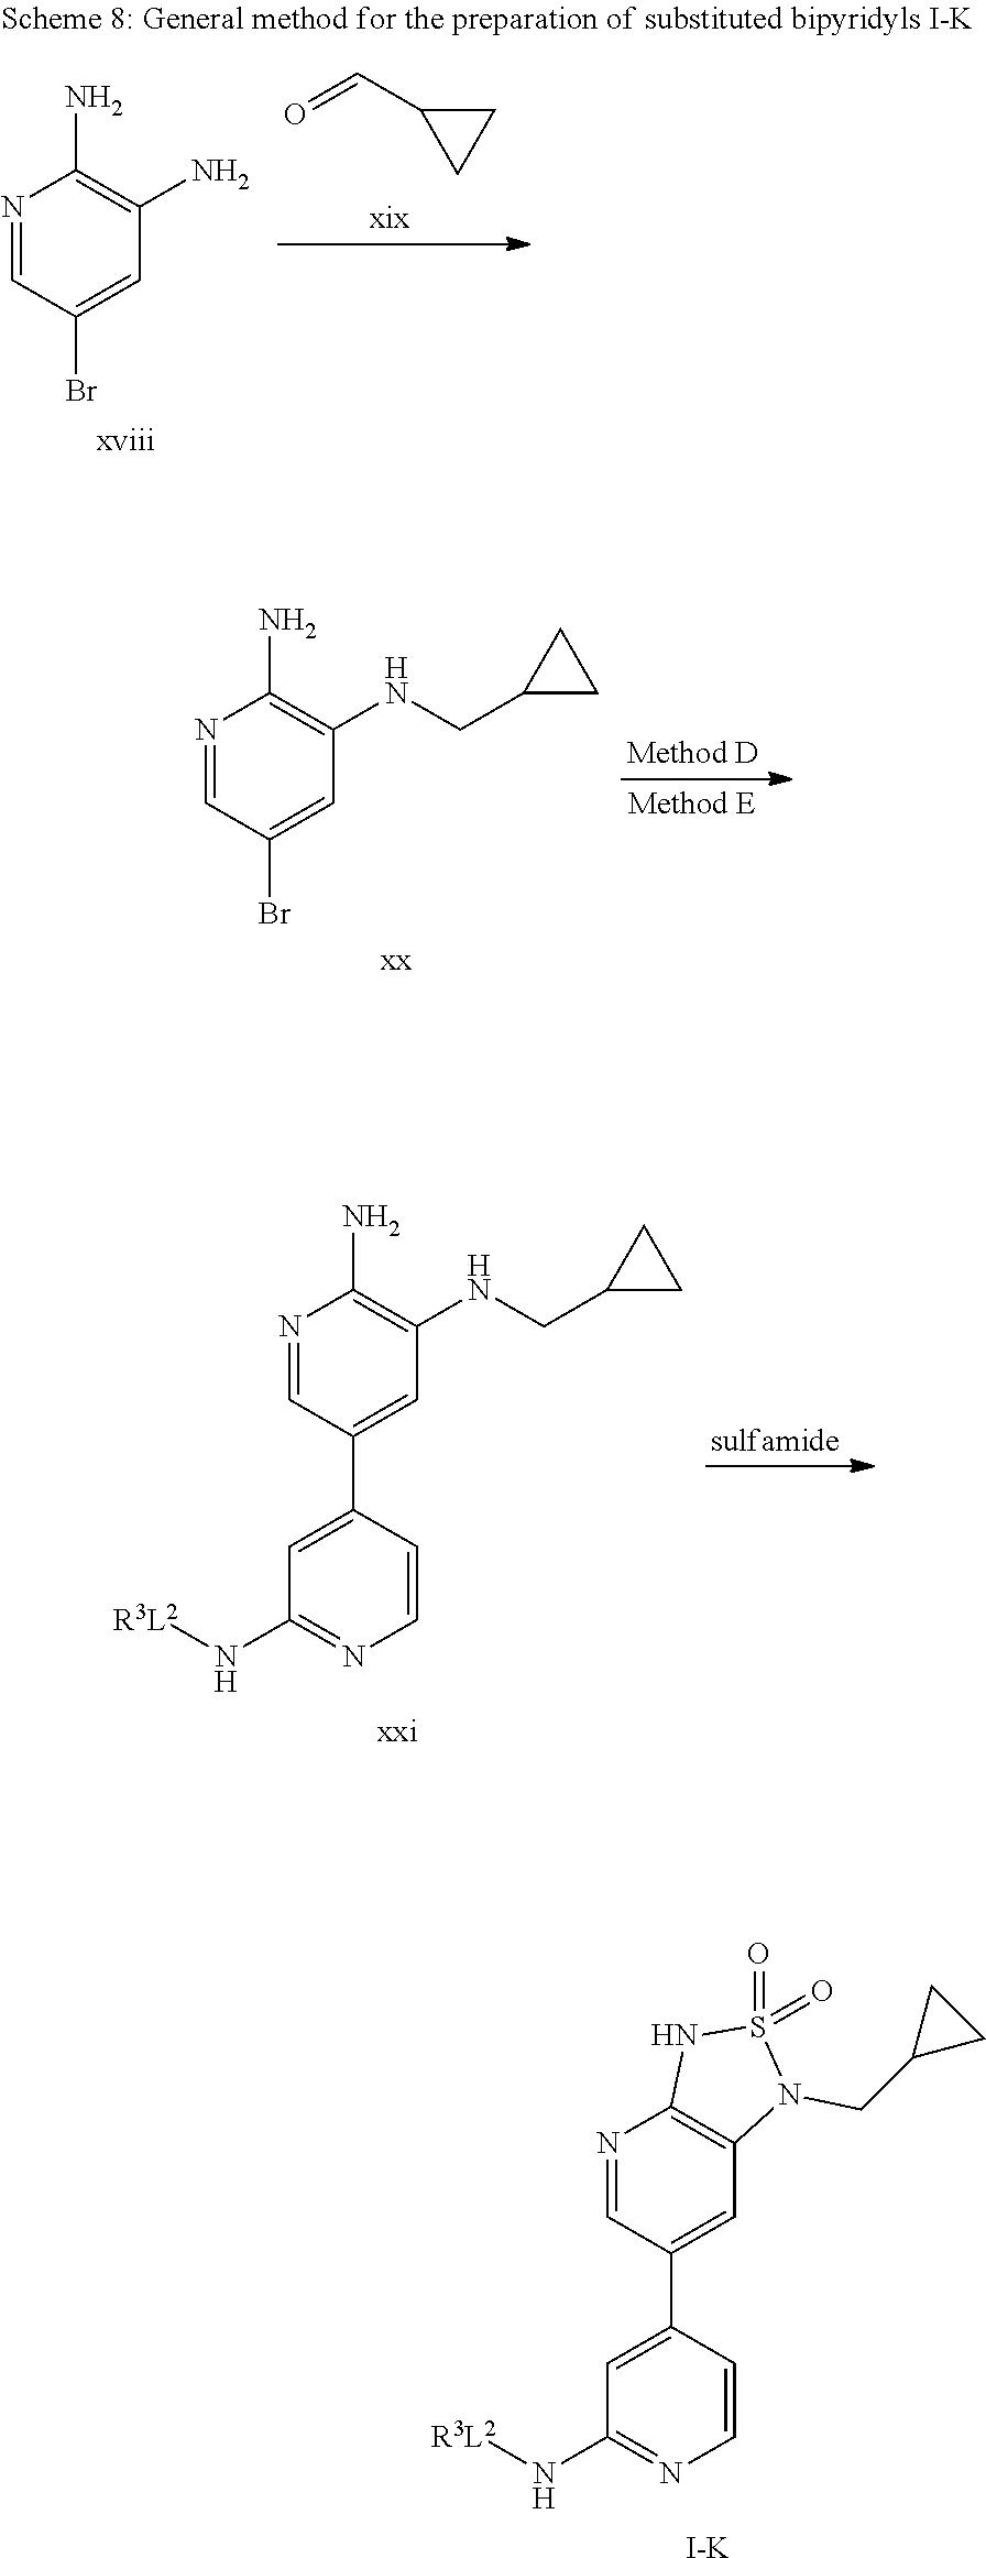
N1=CC(C2=CC(N[R3L2])=NC=C2)=CC2=C1NS(=O)(=O)N2CC1CC1.[I-K].N1=CC(Br)=CC(NCC2CC2)=C1N.[xx].N1=CC(C2=CC(N[R3L2])=NC=C2)=CC(NCC2CC2)=C1N.[xxi].O=CC1CC1.N1=CC(Br)=CC(N)=C1N.[xviii]
